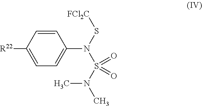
C1(N(S[FCl2C])S(N(C)C)(=O)=O)=CC=C([R22])C=C1
